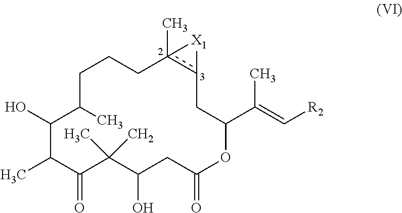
C1(O)C(C)C(=O)C(C)(C)C(O)CC(=O)OC(C(=C[R2])C)Cc2c(C)(CCCC1C)[X1]2
